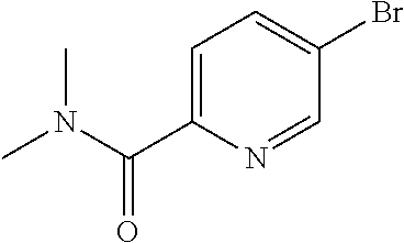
C1=C(C(N(C)C)=O)N=CC(Br)=C1
